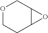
O1CCC2C(C1)O2
